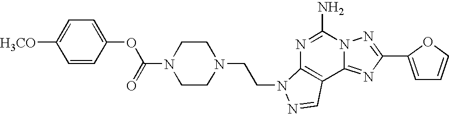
C(OC1=CC=C([H3CO])C=C1)(N1CCN(CCN2C3=C(C4=NC(C5=CC=CO5)=NN4C(N)=N3)C=N2)CC1)=O
